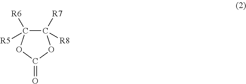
C1([R7])([R8])C([R6])([R5])OC(=O)O1
